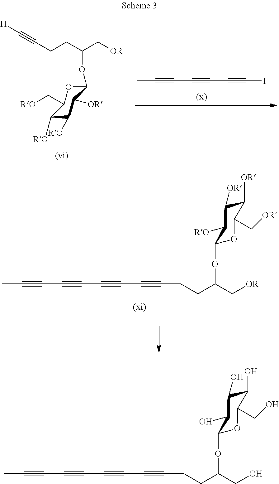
CC#CC#CC#CI.C1(OC(C[OR])CCC#C[H])OC(C[RO])C([RO])C([RO])C1[OR].C1([OR])C([OR])C([RO])C(OC(C[OR])CCC#CC#CC#CC#CC)OC1C[OR].C1(O)C(O)C(O)C(OC(CO)CCC#CC#CC#CC#CC)OC1CO
